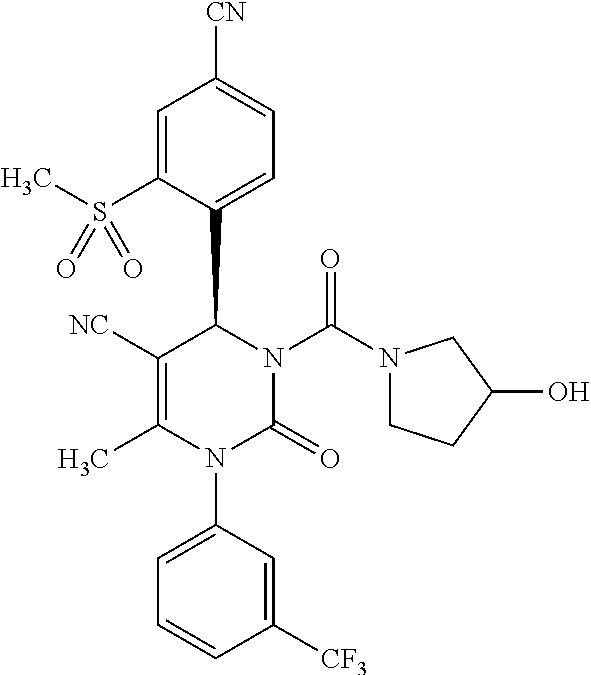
C1([NC])=C(C)N(C2=CC=CC([CF3])=C2)C(=O)N(C(N2CCC(O)C2)=O)C1C1=CC=C([CN])C=C1S(C)(=O)=O
